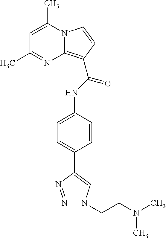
C1=C(C)N2C(=C(C(NC3=CC=C(C4=CN(CCN(C)C)N=N4)C=C3)=O)C=C2)N=C1C
